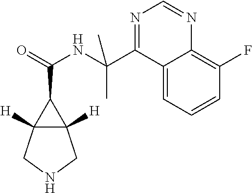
C12([H])C([H])(C1C(=O)NC(C1=NC=NC3=C(F)C=CC=C13)(C)C)CNC2
